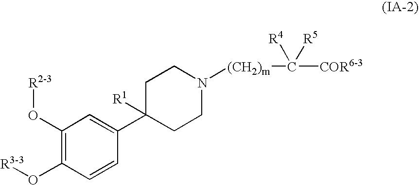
C1CN([(CH2)m]C([COR6-3])([R4])[R5])CCC1(C1=CC(O[R2-3])=C(O[R3-3])C=C1)[R1]
